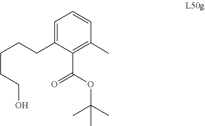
C1=CC=C(CCCCCO)C(C(OC(C)(C)C)=O)=C1C
